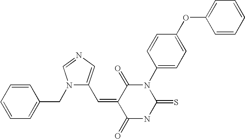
N1(CC2=CC=CC=C2)C(C=C2C(=O)NC(=S)N(C3=CC=C(OC4=CC=CC=C4)C=C3)C2=O)=CN=C1
